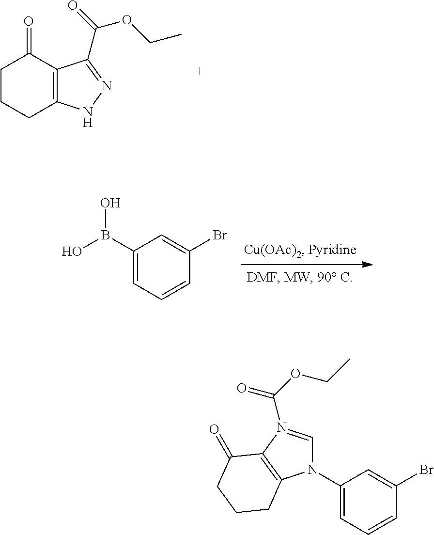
C1CCC2=C(C1=O)C(C(=O)OCC)=NN2.C1(B(O)O)=CC=CC(Br)=C1.C1(N2C=N(C(OCC)=O)C3=C2CCCC3=O)=CC=CC(Br)=C1
